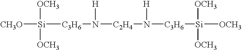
[CH3O][Si]([C3H6]N([C2H4]N([C3H6][Si]([OCH3])([OCH3])[OCH3])[H])[H])([OCH3])[OCH3]
